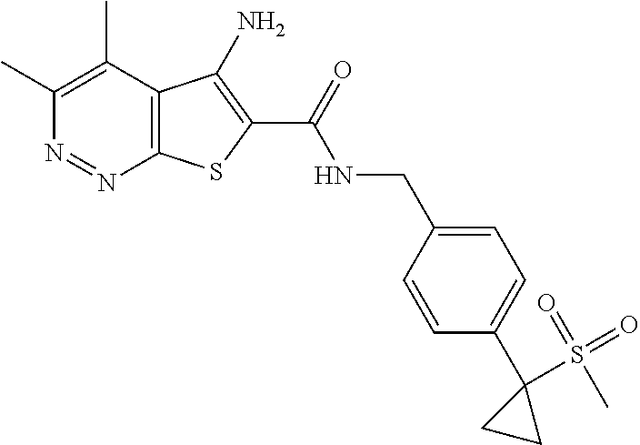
C1(C)=C(C)C2=C(N=N1)SC(C(=O)NCC1=CC=C(C3(S(=O)(=O)C)CC3)C=C1)=C2N
